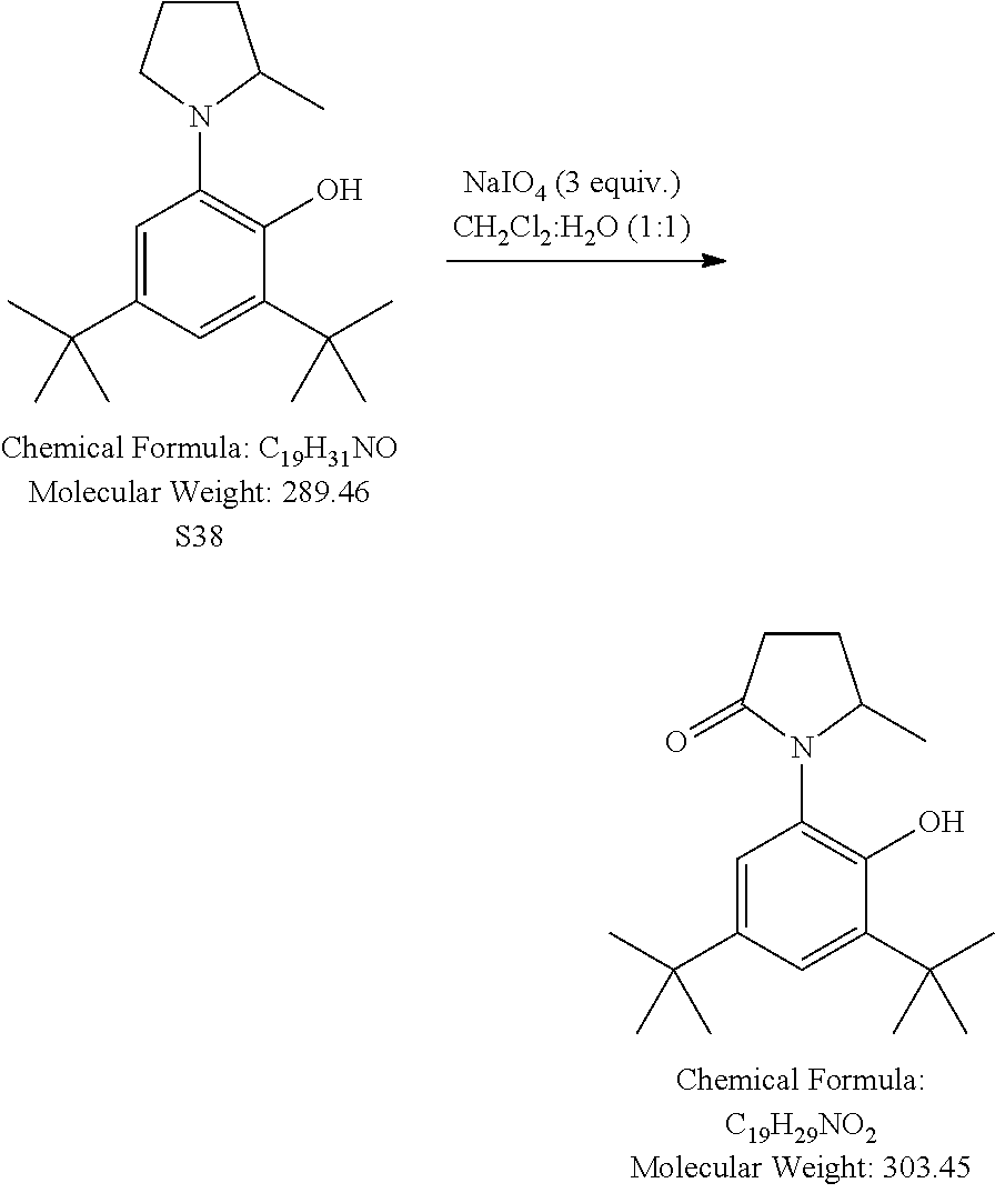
C1=C(C(C)(C)C)C=C(C(C)(C)C)C(O)=C1N1C(C)CCC1.C1=C(C(C)(C)C)C=C(C(C)(C)C)C(O)=C1N1C(C)CCC1=O
